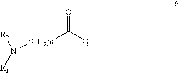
[R2]N([R1])[(CH2)n]C([Q])=O
